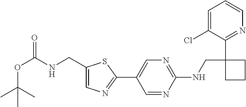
C1(NCC2(C3=NC=CC=C3Cl)CCC2)=NC=C(C2=NC=C(CNC(OC(C)(C)C)=O)S2)C=N1
